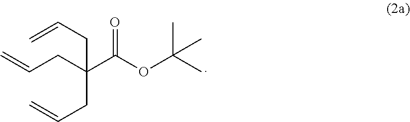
C=CCC(CC=C)(CC=C)C(OC(C)(C)C)=O
